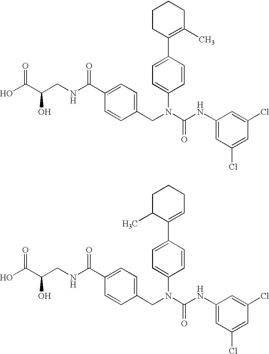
C1CC(C2=CC=C(N(CC3=CC=C(C(NCC(C(O)=O)O)=O)C=C3)C(NC3=CC(Cl)=CC(Cl)=C3)=O)C=C2)=C(C)CC1.C1C(C)C(C2=CC=C(N(CC3=CC=C(C(NCC(C(O)=O)O)=O)C=C3)C(NC3=CC(Cl)=CC(Cl)=C3)=O)C=C2)=CCC1
